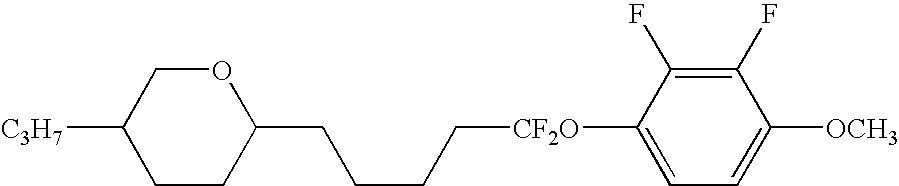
C1(CCCC[CF2O]C2=CC=C([OCH3])C(F)=C2F)CCC([C3H7])CO1
